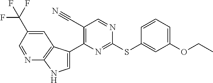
C1=C(C2=C(C#N)C=NC(SC3=CC(OCC)=CC=C3)=N2)C2=C(N1)N=CC(C(F)(F)F)=C2
